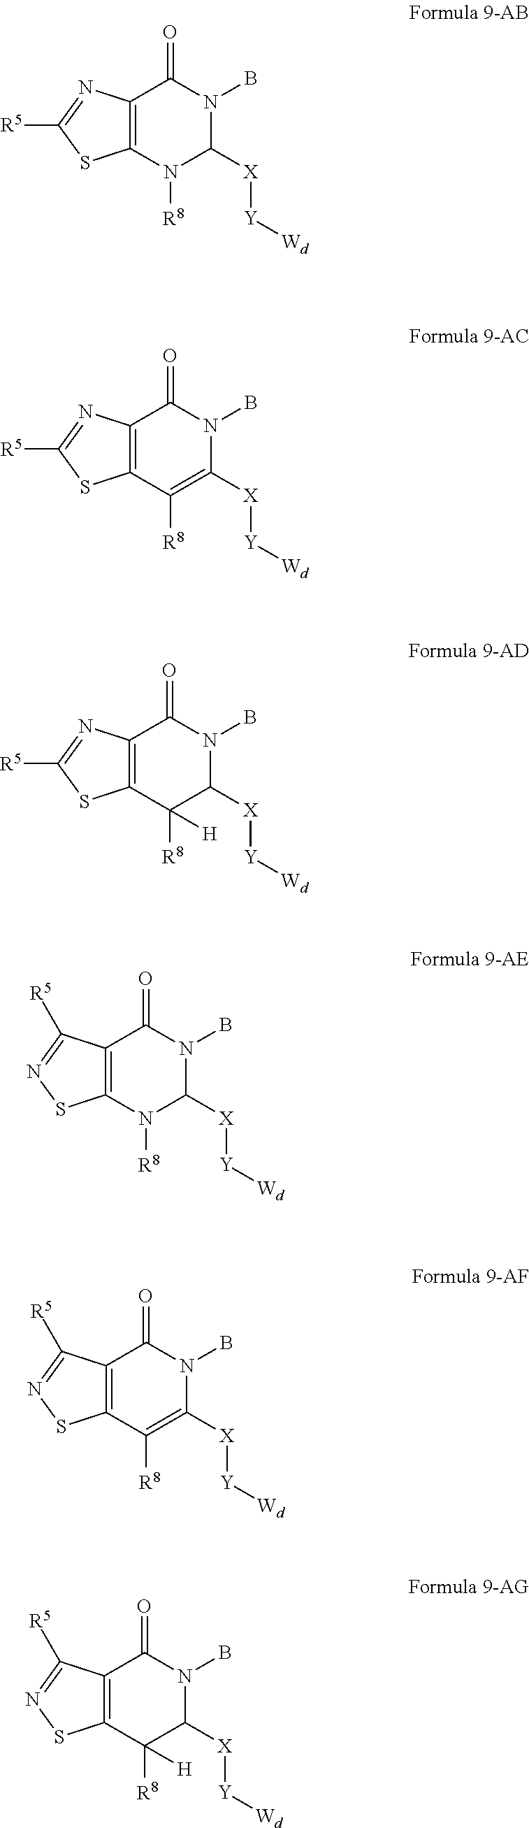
C12=C(N([R8])C([X][Y][Wd])N(B)C1=O)SC([R5])=N2.C12=C(C([R8])=C([X][Y][Wd])N(B)C1=O)SC([R5])=N2.C12=C(C([R8])([H])C([X][Y][Wd])N(B)C1=O)SC([R5])=N2.C12=C(N([R8])C([X][Y][Wd])N(B)C1=O)SN=C2[R5].C12=C(C([R8])=C([X][Y][Wd])N(B)C1=O)SN=C2[R5].C12=C(C([R8])([H])C([X][Y][Wd])N(B)C1=O)SN=C2[R5]
